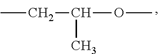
CCC(C)OC
